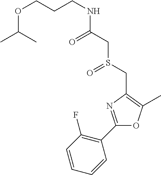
C(CNC(CS(CC1=C(C)OC(C2=C(F)C=CC=C2)=N1)=O)=O)COC(C)C
